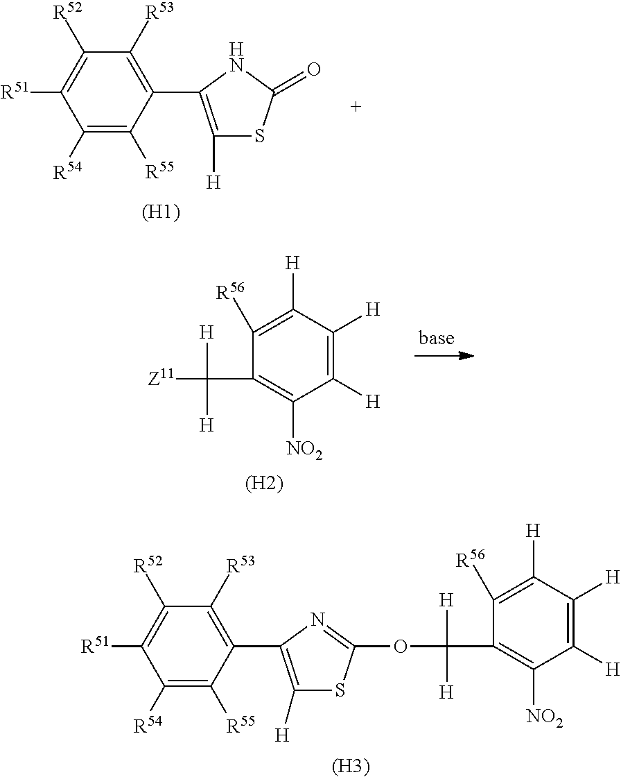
C1([R54])=C([R55])C(C2=C([H])SC(=O)N2)=C([R53])C([R52])=C1[R51].[(H1)].[(H3)].C1([R54])=C([R55])C(C2=C([H])SC(OC(C3=C([NO2])C([H])=C([H])C([H])=C3[R56])([H])[H])=N2)=C([R53])C([R52])=C1[R51].C1([H])=C([H])C([H])=C([R56])C(C([Z11])([H])[H])=C1[NO2].[(H2)]
